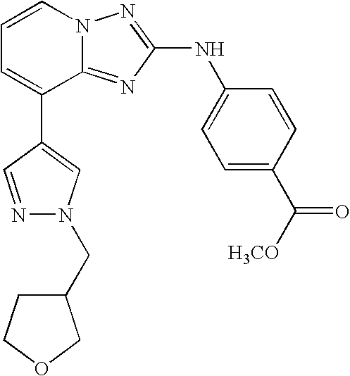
C1=CN2C(=NC(NC3=CC=C(C([H3CO])=O)C=C3)=N2)C(C2=CN(CC3CCOC3)N=C2)=C1
